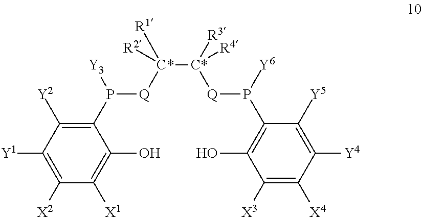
C1(P([Y3])[Q][C*]([C*]([Q]P(C2=C(O)C([X3])=C([X4])C([Y4])=C2[Y5])[Y6])([R3])[R4])([R1])[R2])=C([Y2])C([Y1])=C([X2])C([X1])=C1O
